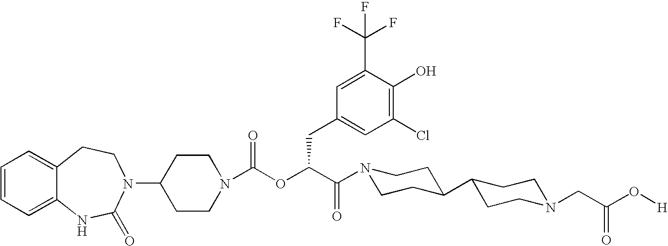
C1(N2C(=O)NC3=CC=CC=C3CC2)CCN(C(OC(C(=O)N2CCC(C3CCN(CC(O[H])=O)CC3)CC2)CC2=CC(Cl)=C(O)C(C(F)(F)F)=C2)=O)CC1
